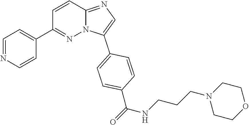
C1=C(C2=CC=C(C(NCCCN3CCOCC3)=O)C=C2)N2C(=N1)C=CC(C1=CC=NC=C1)=N2
